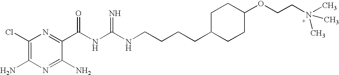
C1(Cl)=C(N)N=C(N)C(C(NC(NCCCCC2CCC(OCCN(C)(C)C)CC2)=N)=O)=N1
